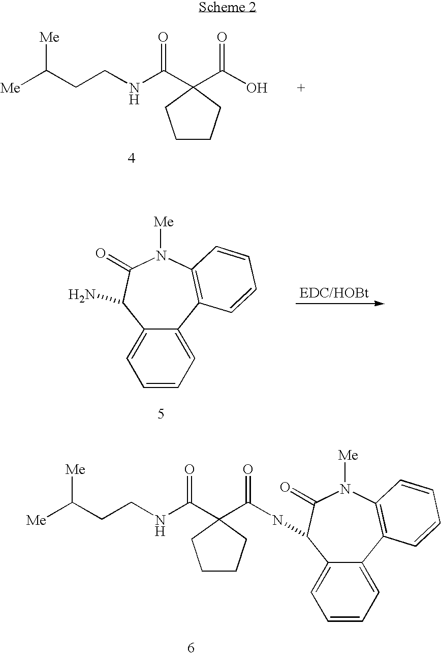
[Me]C(CCNC(C1(C(O)=O)CCCC1)=O)[Me].C12=CC=CC=C1C1=C(N([Me])C(=O)C2N)C=CC=C1.C12=CC=CC=C1C1=C(N([Me])C(=O)C2NC(=O)C2(C(NCCC([Me])[Me])=O)CCCC2)C=CC=C1
